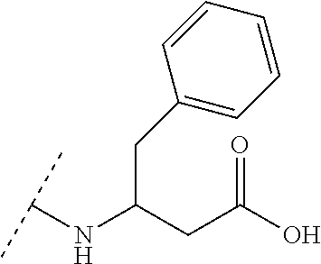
C(C(CC(O)=O)NC(C)C)C1=CC=CC=C1
